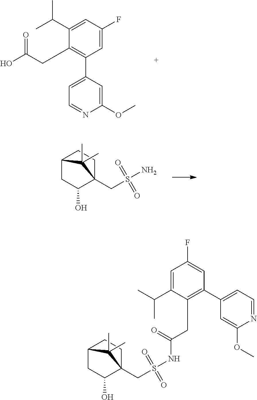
O(C)C1=CC(C2=C(CC(O)=O)C(C(C)C)=CC(F)=C2)=CC=N1.C1CC2(CS(=O)(=O)N)C(O)CC1C2(C)C.COC1=CC(C2=C(CC(=O)NS(=O)(=O)CC34CCC(CC3O)C4(C)C)C(C(C)C)=CC(F)=C2)=CC=N1
